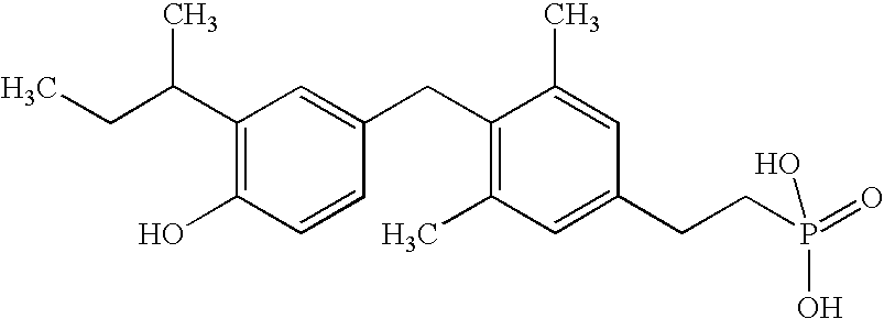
C1(C(CC)C)=C(O)C=CC(CC2=C(C)C=C(CCP(=O)(O)O)C=C2C)=C1
